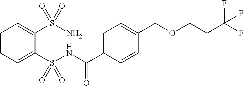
C1=CC=C(S(NC(C2=CC=C(COCCC(F)(F)F)C=C2)=O)(=O)=O)C(S(N)(=O)=O)=C1
